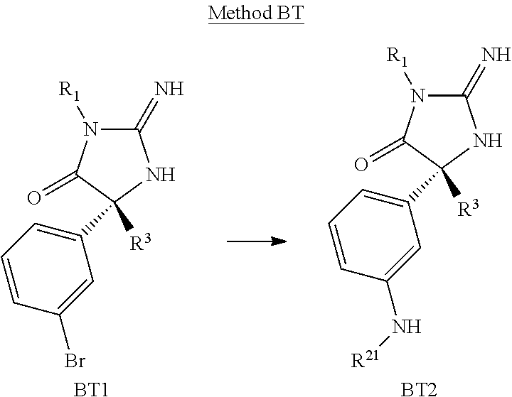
C1(=N)N([R1])C(=O)C(C2=CC=CC(Br)=C2)([R3])N1.[BT1].C1(=N)N([R1])C(=O)C(C2=CC=CC(N[R21])=C2)([R3])N1.[BT2]
